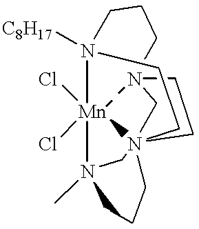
[Mn]123(Cl)(Cl)N4(C)CN156(CN2(CC5)CCCN3([C8H17])CC6)CCC4
